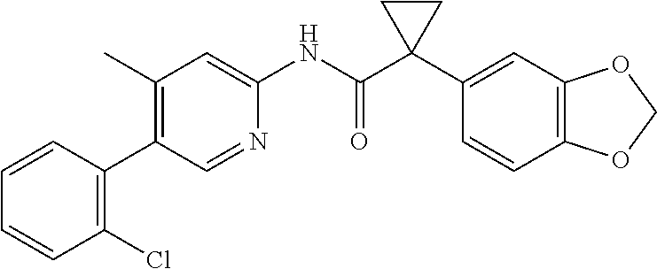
C1(C)=C(C2=C(Cl)C=CC=C2)C=NC(NC(C2(C3=CC4=C(C=C3)OCO4)CC2)=O)=C1
